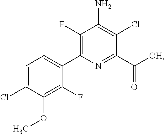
C1=C(Cl)C(OC)=C(F)C(C2=C(F)C(N)=C(Cl)C(C([OH])=O)=N2)=C1
